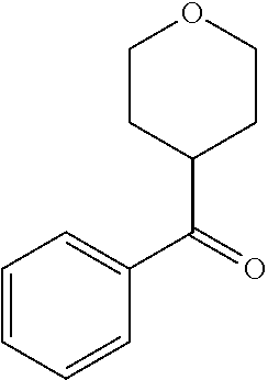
C1=CC=CC(C(=O)C2CCOCC2)=C1
